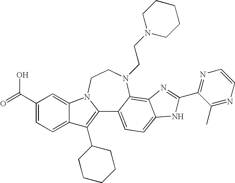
C12=C(C3CCCCC3)C3=CC=C(C(=O)O)C=C3N1CCN(CCN1CCCCC1)C1=C3C(=CC=C21)NC(C1=NC=CN=C1C)=N3
